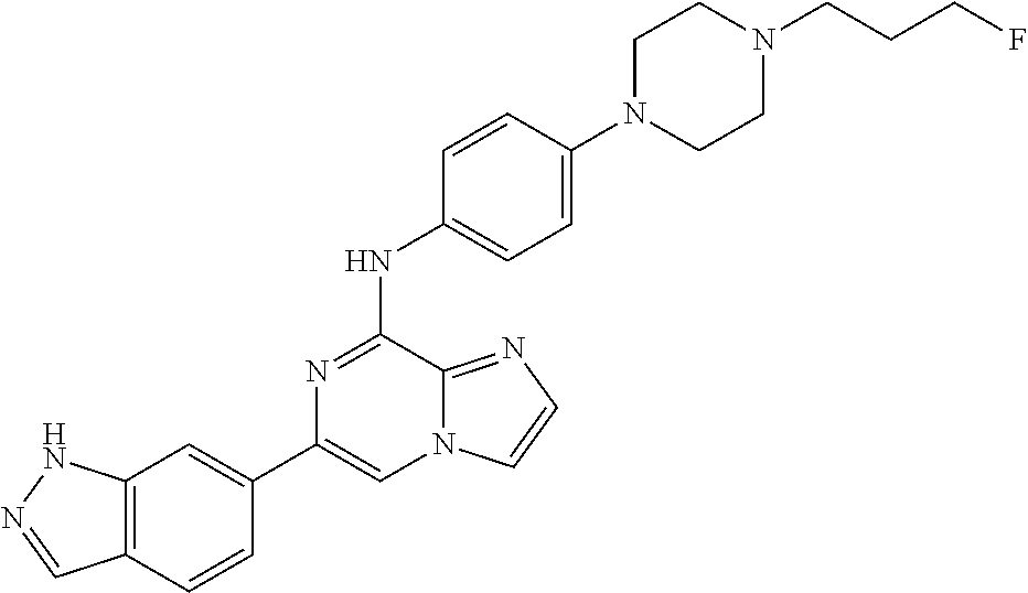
C1(C2=CC3=C(C=C2)C=NN3)=CN2C(=NC=C2)C(NC2=CC=C(N3CCN(CCCF)CC3)C=C2)=N1
